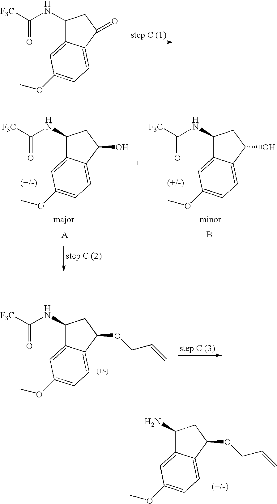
C1(N)C2=CC(OC)=CC=C2C(OCC=C)C1.C1(NC(=O)[F3C])C2=CC(OC)=CC=C2C(=O)C1.C1(NC(=O)[F3C])C2=CC(OC)=CC=C2C(O)C1.C1(NC(=O)[F3C])C2=CC(OC)=CC=C2C(O)C1.B.C1(NC(=O)[F3C])C2=CC(OC)=CC=C2C(OCC=C)C1
